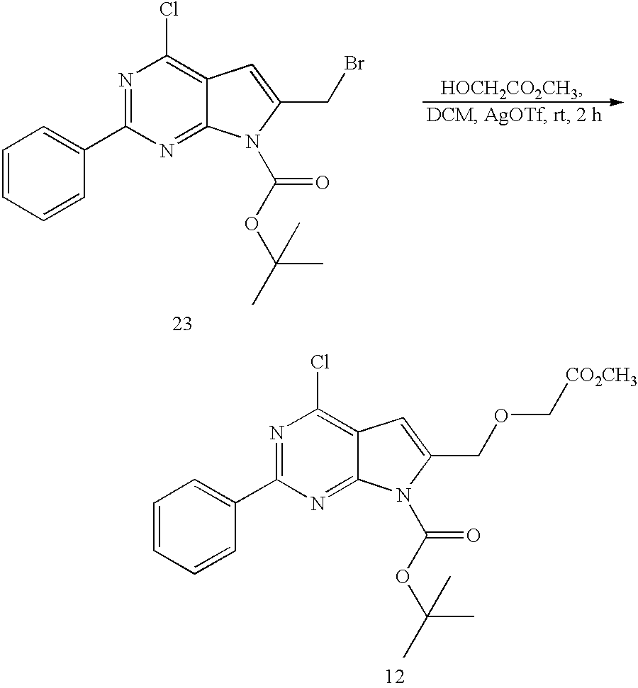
C1=CC=CC(C2=NC(Cl)=C3C(=N2)N(C(=O)OC(C)(C)C)C(CBr)=C3)=C1.C1=CC=CC(C2=NC(Cl)=C3C(=N2)N(C(=O)OC(C)(C)C)C(COC[CO2CH3])=C3)=C1
